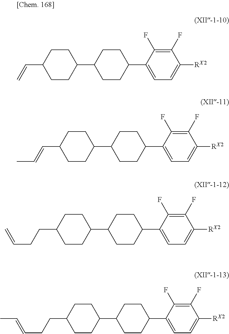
C1CC(C2CCC(C=C)CC2)CCC1C1=CC=C([RX2])C(F)=C1F.C1CC(C2CCC(C=CC)CC2)CCC1C1=CC=C([RX2])C(F)=C1F.C1CC(C2CCC(CCC=C)CC2)CCC1C1=CC=C([RX2])C(F)=C1F.C1CC(C2CCC(CCC=CC)CC2)CCC1C1=CC=C([RX2])C(F)=C1F
